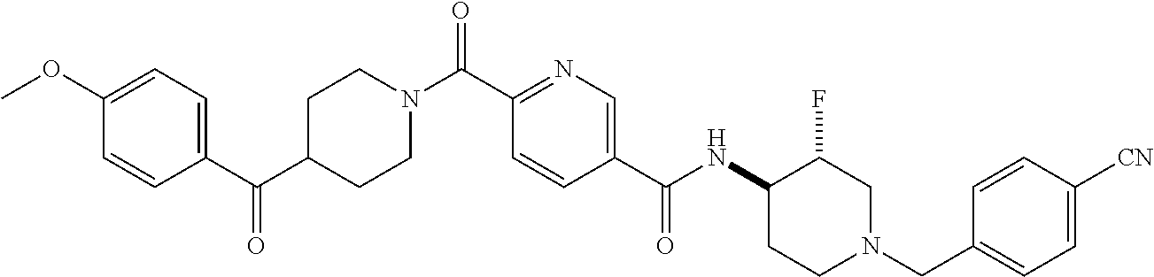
C1(C(C2CCN(C(C3=NC=C(C(NC4CCN(CC5=CC=C([CN])C=C5)CC4F)=O)C=C3)=O)CC2)=O)=CC=C(OC)C=C1
